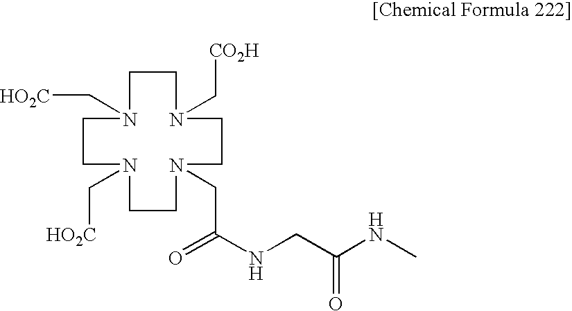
C1N(C[HO2C])CCN(C[HO2C])CCN(CC(NCC(NC)=O)=O)CCN(C[CO2H])C1
